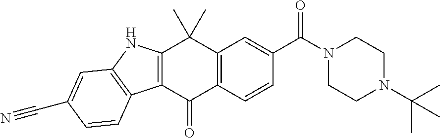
C12=C(C(=O)C3=C(C=C(C(N4CCN(C(C)(C)C)CC4)=O)C=C3)C1(C)C)C1=C(N2)C=C(C#N)C=C1
